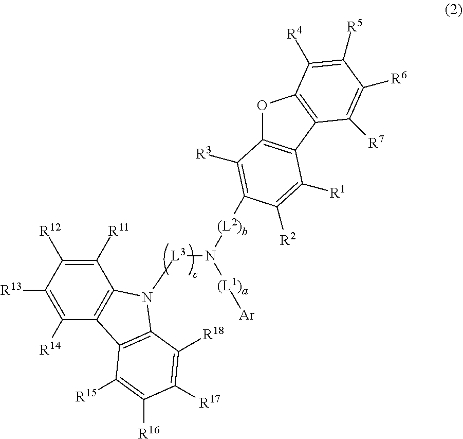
C1([R11])=C([R12])C([R13])=C([R14])C2=C1N([L3]N([(L2)b]C1=C([R3])C3=C(C4=C(O3)C([R4])=C([R5])C([R6])=C4[R7])C([R1])=C1[R2])[(L1)a][Ar])C1=C2C([R15])=C([R16])C([R17])=C1[R18]
